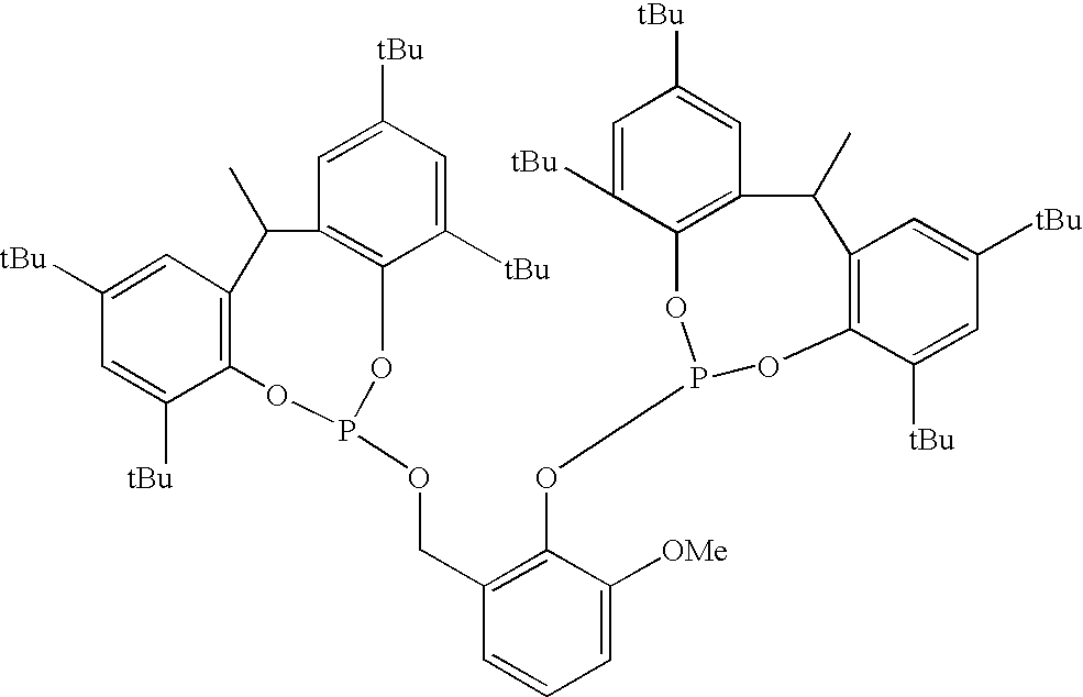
C1([tBu])=CC2=C(C([tBu])=C1)OP(OCC1=C(OP3OC4=C(C=C([tBu])C=C4[tBu])C(C)C4=C(C([tBu])=CC([tBu])=C4)O3)C([OMe])=CC=C1)OC1=C(C=C([tBu])C=C1[tBu])C2C
